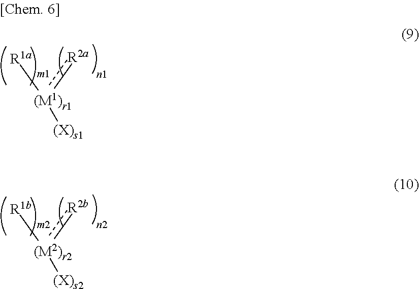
[(M1)r1]([R1a])(:[R2a])[(X)s1].[(M2)r2]([R1b])(:[R2b])[(X)s2]
